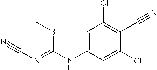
C1=C(NC(=NC#N)SC)C=C(Cl)C(C#N)=C1Cl
